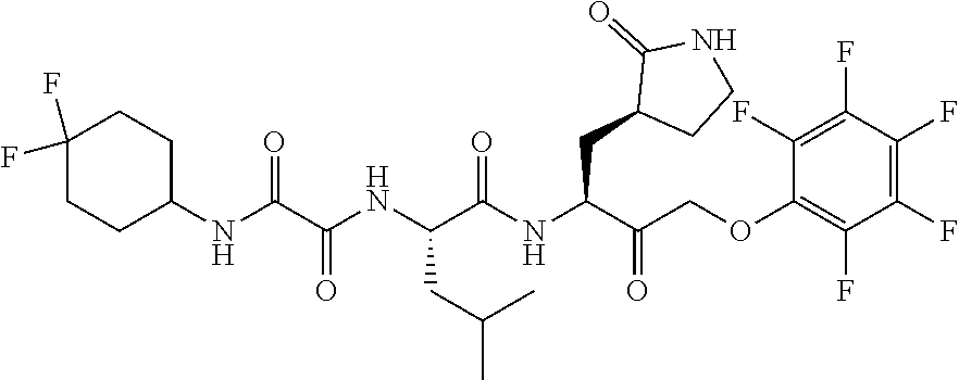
C1(NC(C(NC(C(NC(C(COC2=C(F)C(F)=C(F)C(F)=C2F)=O)CC2CCNC2=O)=O)CC(C)C)=O)=O)CCC(F)(F)CC1
